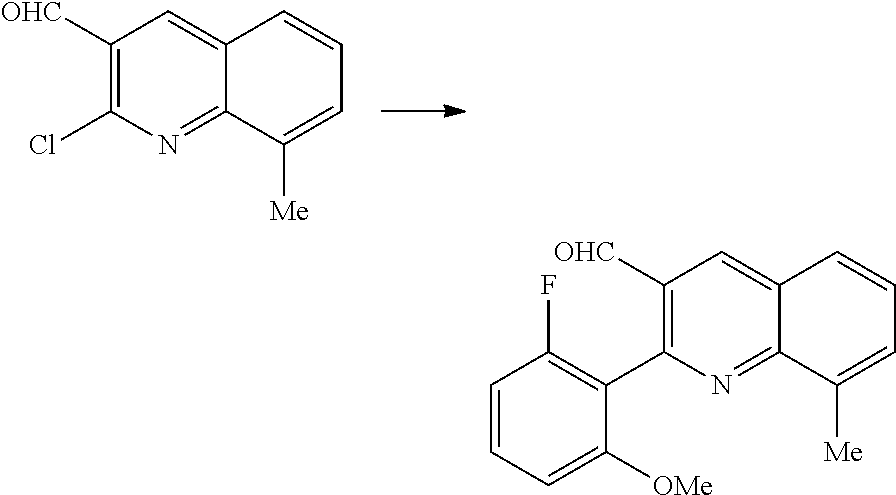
C1([OHC])=C(Cl)N=C2C(=C1)C=CC=C2[Me].C1([OHC])=C(C2=C(F)C=CC=C2[OMe])N=C2C(=C1)C=CC=C2[Me]
